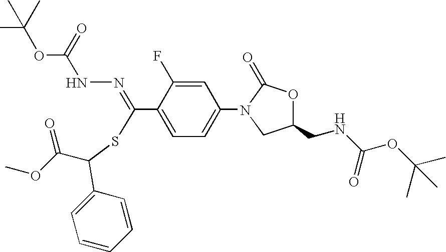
C(C1=CC=C(N2CC(CNC(OC(C)(C)C)=O)OC2=O)C=C1F)(=NNC(OC(C)(C)C)=O)SC(C(OC)=O)C1=CC=CC=C1
